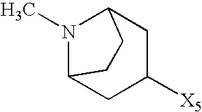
N1(C)C2CC([X5])CC1CC2
